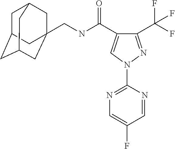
C1C2CC3CC(CNC(C4=CN(C5=NC=C(F)C=N5)N=C4C(F)(F)F)=O)(CC1C3)C2
